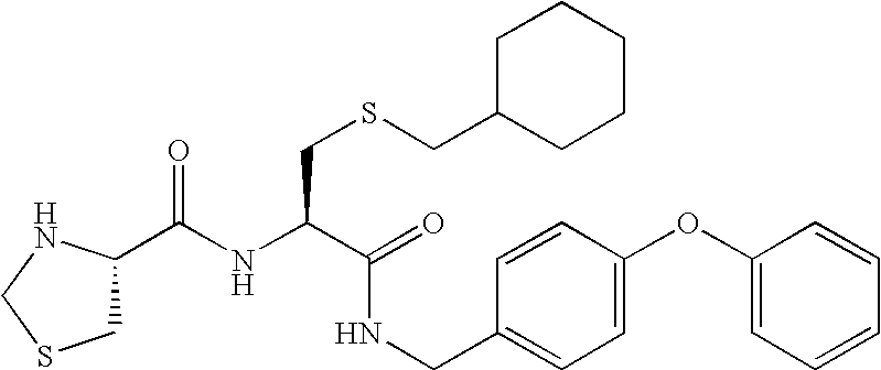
C1(C(NC(C(=O)NCC2=CC=C(OC3=CC=CC=C3)C=C2)CSCC2CCCCC2)=O)CSCN1
